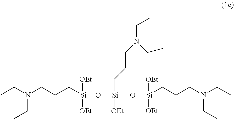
CCN(CCC[Si](O[Si](O[Si](CCCN(CC)CC)([OEt])[OEt])(CCCN(CC)CC)[OEt])([OEt])[OEt])CC
